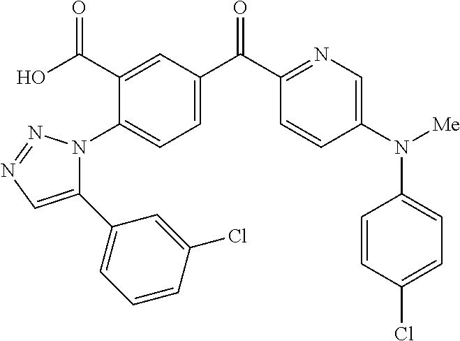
C1=C(C(C2=NC=C(N([Me])C3=CC=C(Cl)C=C3)C=C2)=O)C=C(C(O)=O)C(N2C(C3=CC=CC(Cl)=C3)=CN=N2)=C1
